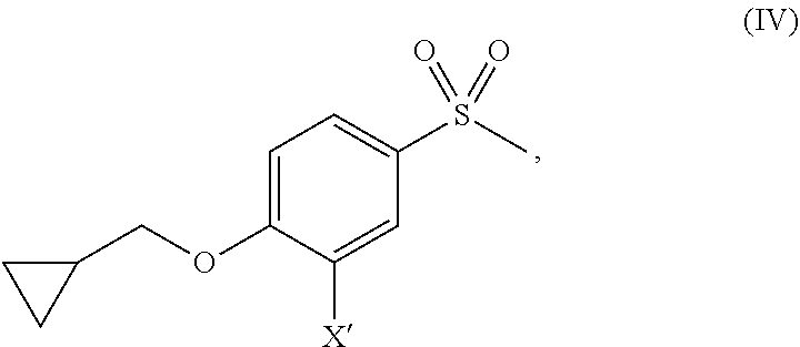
C1=C(OCC2CC2)C([X])=CC(S(C)(=O)=O)=C1
